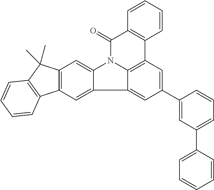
C1(C2=CC(C3=CC=CC=C3)=CC=C2)=CC2=C3C(=C1)C1=CC4=C(C=C1N3C(=O)C1=C2C=CC=C1)C(C)(C)C1=C4C=CC=C1
